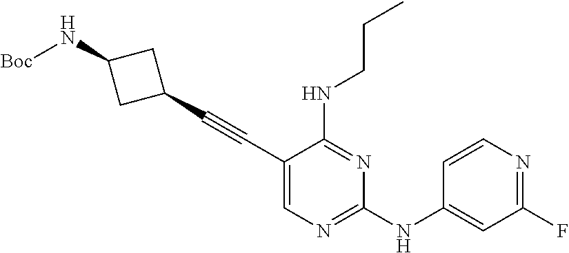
C1(C#CC2=CN=C(NC3=CC(F)=NC=C3)N=C2NCCC)CC(N[Boc])C1
